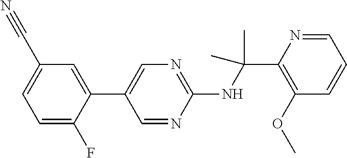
C1(NC(C2=C(OC)C=CC=N2)(C)C)=NC=C(C2=CC(C#N)=CC=C2F)C=N1
